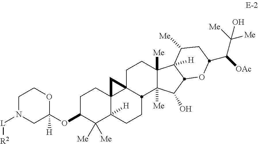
C1N([L][R2])CC(OC2C([Me])([Me])C3([H])C4(CC2)C2(C4)CCC4([Me])C([Me])(C(O)C5C4([H])C([Me])CC(C(C([Me])([Me])O)[OAc])O5)C2CC3)([H])OC1
